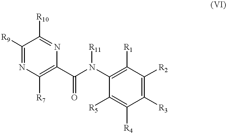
N1=C([R9])C([R10])=NC(C(N(C2=C([R1])C([R2])=C([R3])C([R4])=C2[R5])[R11])=O)=C1[R7]
